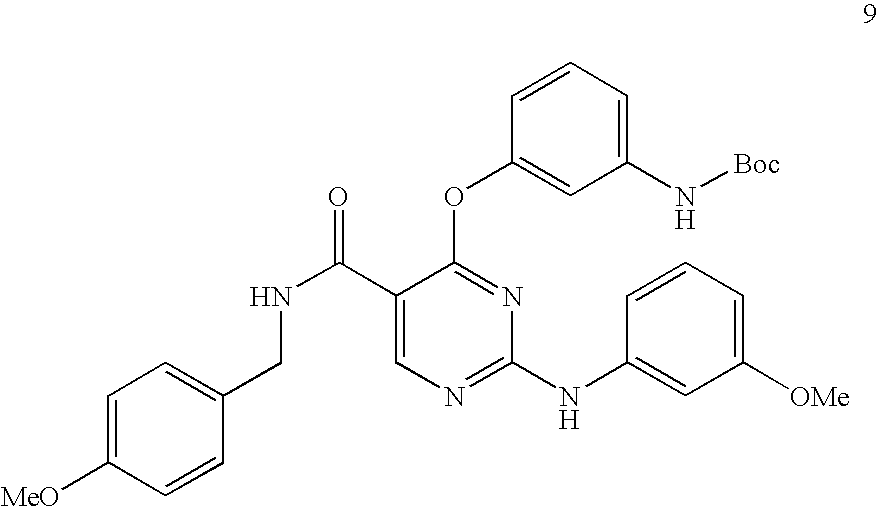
C1=C([MeO])C=CC(CNC(C2=CN=C(NC3=CC([OMe])=CC=C3)N=C2OC2=CC(N[Boc])=CC=C2)=O)=C1
